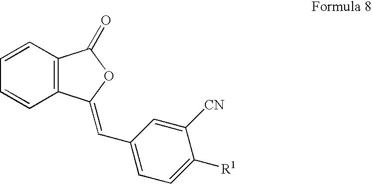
C12=C(C=CC=C1)C(=O)OC2=CC1=CC=C([R1])C([CN])=C1
